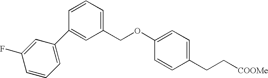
C1=C(C2=CC(COC3=CC=C(CC[COOMe])C=C3)=CC=C2)C=C(F)C=C1
